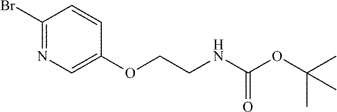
C1(Br)=NC=C(OCCNC(OC(C)(C)C)=O)C=C1
